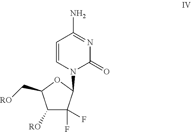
C1=CN(C2C(F)(F)C([RO])C(C[RO])O2)C(=O)N=C1N
